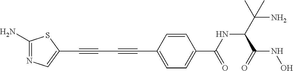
C1(N)=NC=C(C#CC#CC2=CC=C(C(NC(C(N)(C)C)C(=O)NO)=O)C=C2)S1
